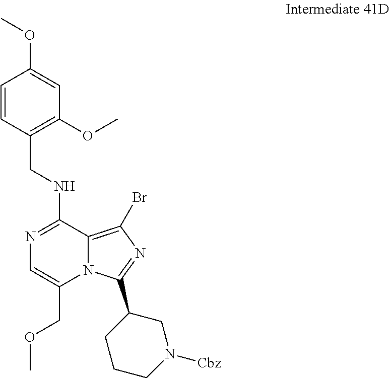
N1=C(NCC2=C(OC)C=C(OC)C=C2)C2=C(Br)N=C(C3CCCN([Cbz])C3)N2C(COC)=C1
